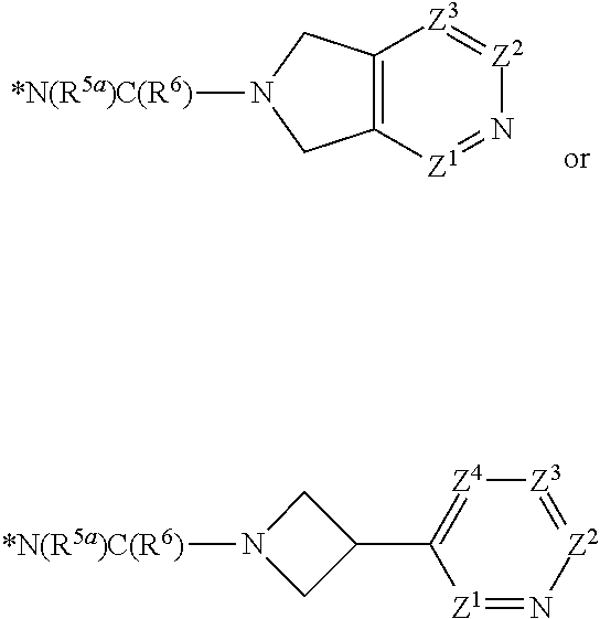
[*N(R5a)C(R6)]N1CC2=C(C1)[Z3]=[Z2]N=[Z1]2.[*N(R5a)C(R6)]N1CC(C2=[Z4][Z3]=[Z2]N=[Z1]2)C1
